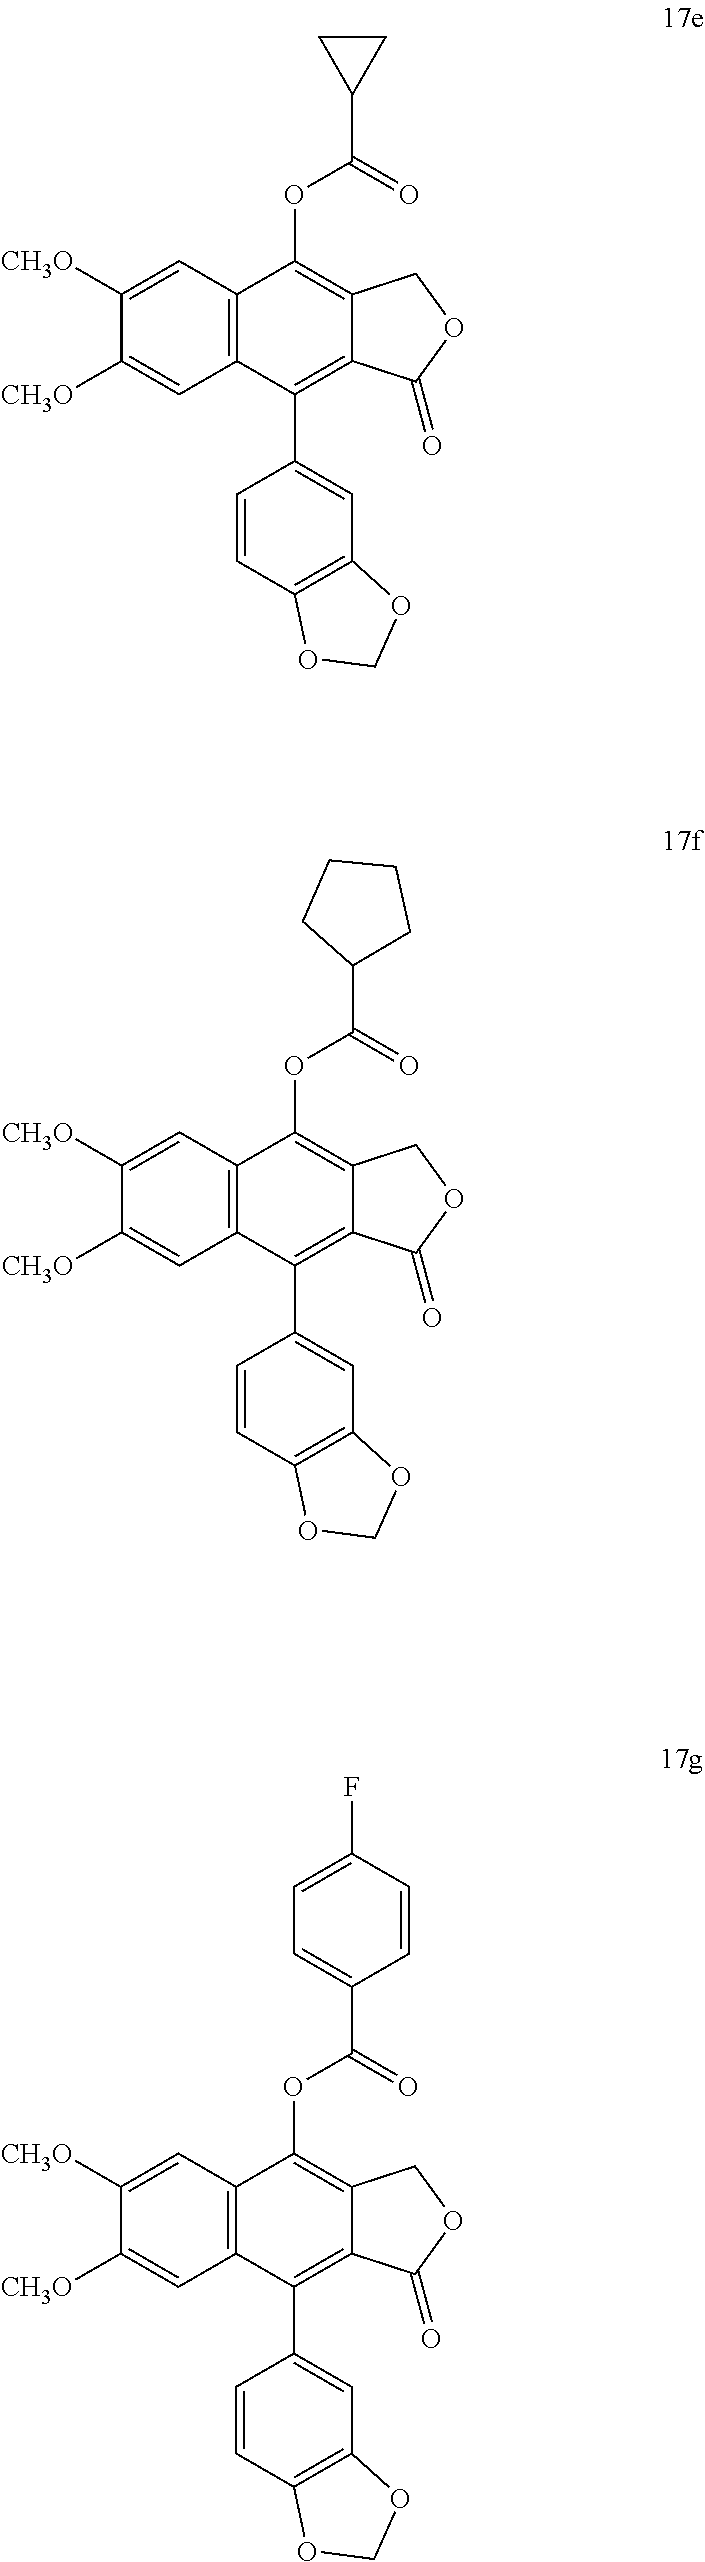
C12=C(C=C([CH3O])C([CH3O])=C1)C(OC(=O)C1CC1)=C1C(=C2C2=CC3=C(C=C2)OCO3)C(=O)OC1.C12=C(C=C([CH3O])C([CH3O])=C1)C(OC(=O)C1=CC=C(F)C=C1)=C1C(=C2C2=CC3=C(C=C2)OCO3)C(=O)OC1.C12=C(C=C([CH3O])C([CH3O])=C1)C(OC(=O)C1CCCC1)=C1C(=C2C2=CC3=C(C=C2)OCO3)C(=O)OC1
